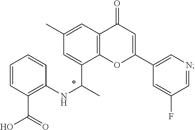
C1(C)=CC2=C(OC(C3=CN=CC(F)=C3)=CC2=O)C(C(NC2=C(C(O)=O)C=CC=C2)C)=C1
